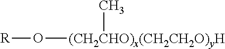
[R]O[(CH2CHO)x(CH2CH2O)yH]C
